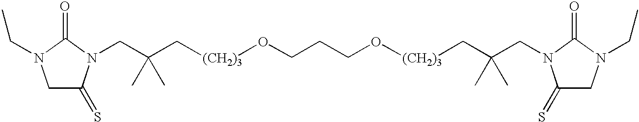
C1C(=S)N(CC(C[(CH2)3]OCCCO[(CH2)3]CC(CN2C(=S)CN(CC)C2=O)(C)C)(C)C)C(=O)N1CC
